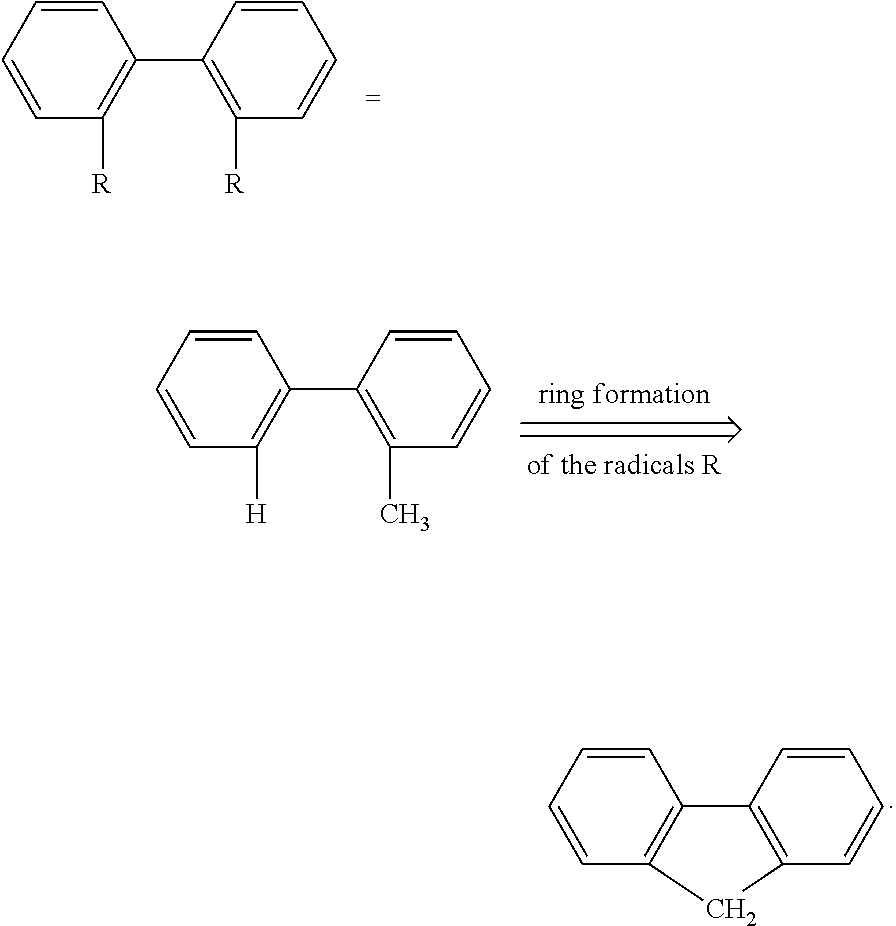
C1=CC=CC(C2=C([R])C=CC=C2)=C1[R].C1=CC=CC(C2=C(C)C=CC=C2)=C1[H].C1=CC=CC2=C1CC1=C2C=CC=C1
